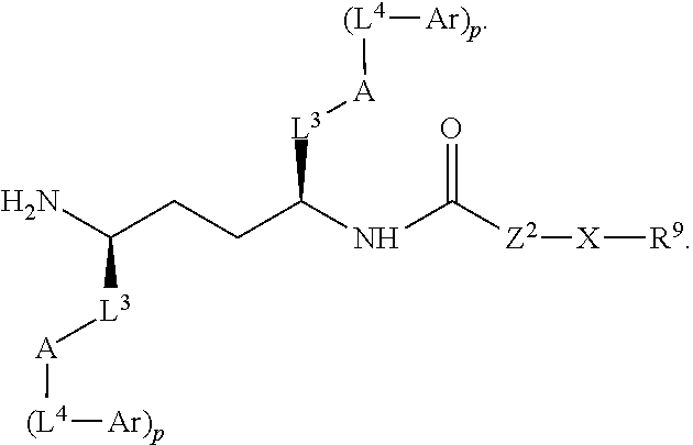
[L3](C(N)CCC(NC([Z2][X][R9])=O)[L3][A][(L4][Ar)p])[A][(L4][Ar)p]
